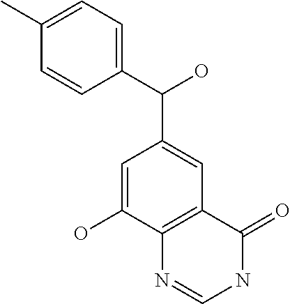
C1(C(O)C2=CC3=C(C(O)=C2)N=CNC3=O)=CC=C(C)C=C1
